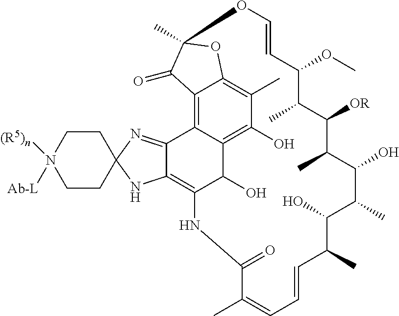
C12=C3C4=C(O)C(C)=C1OC(C)(C2=O)OC=CC(OC)C(C)C([OR])C(C)C(O)C(C)C(O)C(C)C=CC=C(C)C(=O)NC(=C1C3=NC2(N1)CCN([(R5)n])([Ab-L])CC2)C4O
